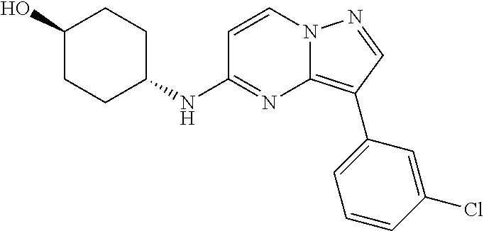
C1=CN2C(=C(C3=CC=CC(Cl)=C3)C=N2)N=C1NC1CCC(O)CC1
